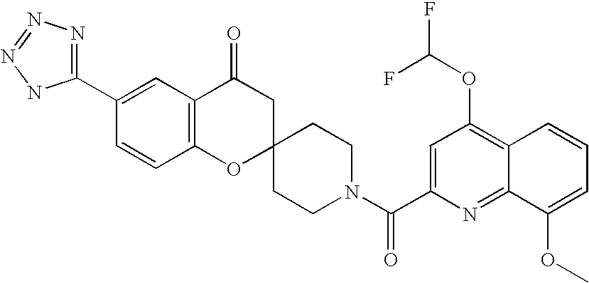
C12=C(C(=O)CC3(O1)CCN(C(C1=CC(OC(F)F)=C4C(=N1)C(OC)=CC=C4)=O)CC3)C=C(C1=NN=NN1)C=C2
